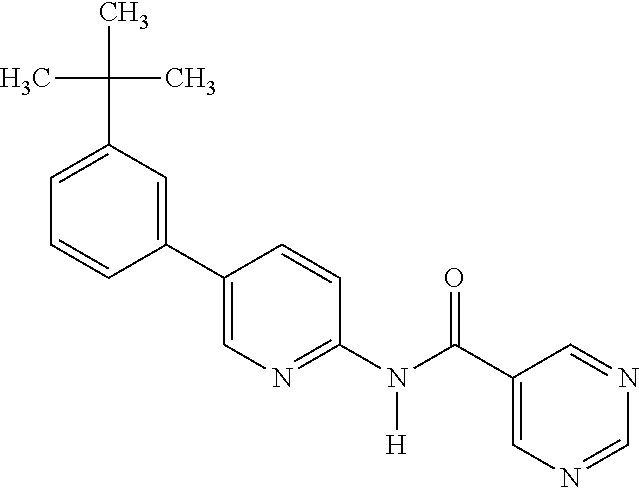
C1(C2=CN=C(N(C(C3=CN=CN=C3)=O)[H])C=C2)=CC(C(C)(C)C)=CC=C1
